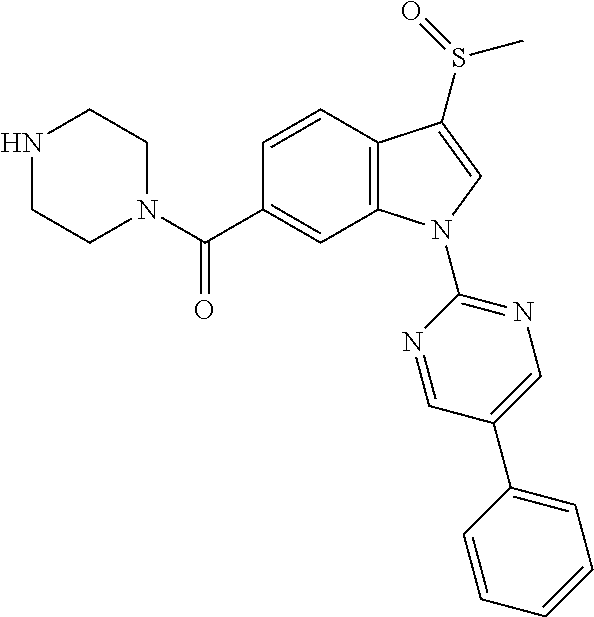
N1(C(C2=CC3=C(C=C2)C(S(C)=O)=CN3C2=NC=C(C3=CC=CC=C3)C=N2)=O)CCNCC1
